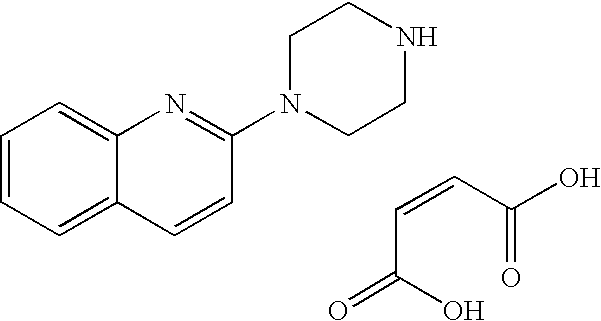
C1=CC=C2C(=C1)N=C(N1CCNCC1)C=C2.O=C(C=CC(O)=O)O
